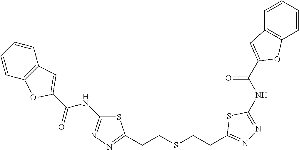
C1(NC(C2=CC3=C(O2)C=CC=C3)=O)=NN=C(CCSCCC2=NN=C(NC(=O)C3=CC4=C(C=CC=C4)O3)S2)S1
